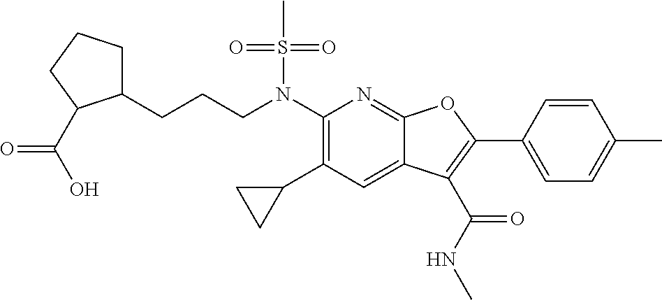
N(C1=C(C2CC2)C=C2C(=N1)OC(C1=CC=C(C)C=C1)=C2C(NC)=O)(S(C)(=O)=O)CCCC1CCCC1C(O)=O
